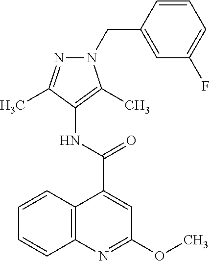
C12=C(N=C(OC)C=C1C(NC1=C(C)N(CC3=CC(F)=CC=C3)N=C1C)=O)C=CC=C2
